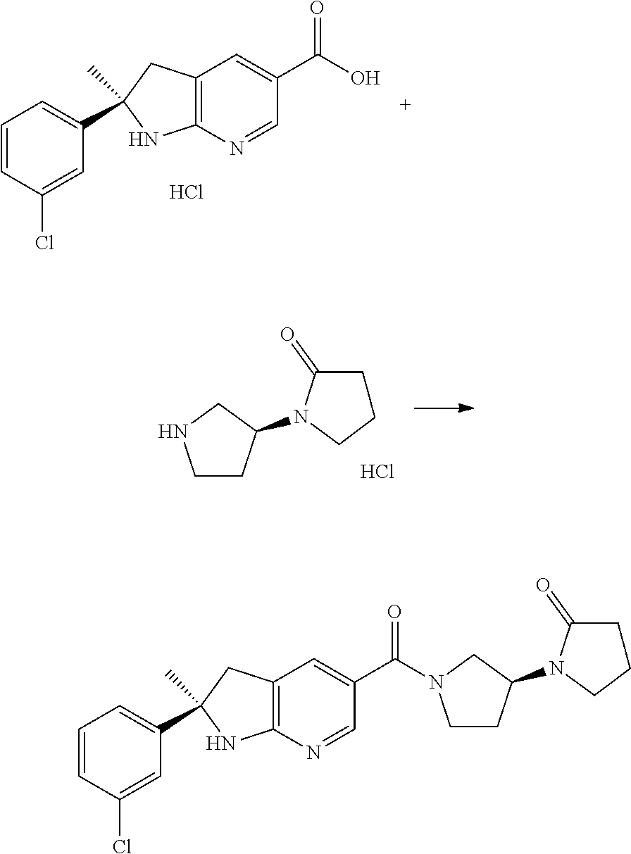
C1=CC(Cl)=CC(C2(C)CC3=C(N=CC(C(O)=O)=C3)N2)=C1.Cl.C1CC(N2CCCC2=O)CN1.Cl.C1=CC(Cl)=CC(C2(C)CC3=C(N=CC(C(=O)N4CCC(N5CCCC5=O)C4)=C3)N2)=C1
